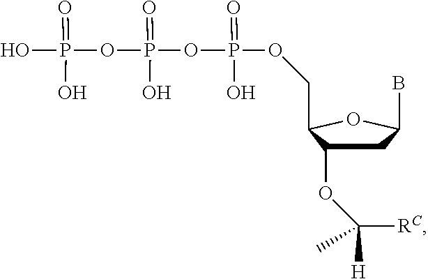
O(P(OP(OP(=O)(O)O)(=O)O)(=O)O)CC1C(OC([RC])([H])C)CC(B)O1
